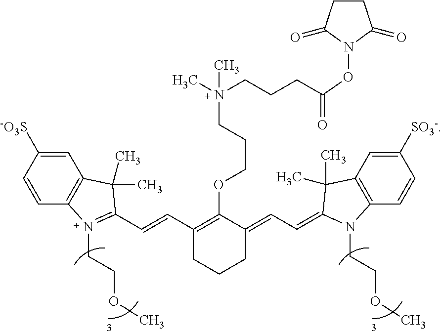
C1=CC2=C(C=C1[-O3S])C(C)(C)C(C=CC1=C(OCCCN(C)(C)CCCC(ON3C(=O)CCC3=O)=O)C(=CC=C3N(CCOC)C4=C(C=C([SO3-])C=C4)C3(C)C)CCC1)=N2CCOC
